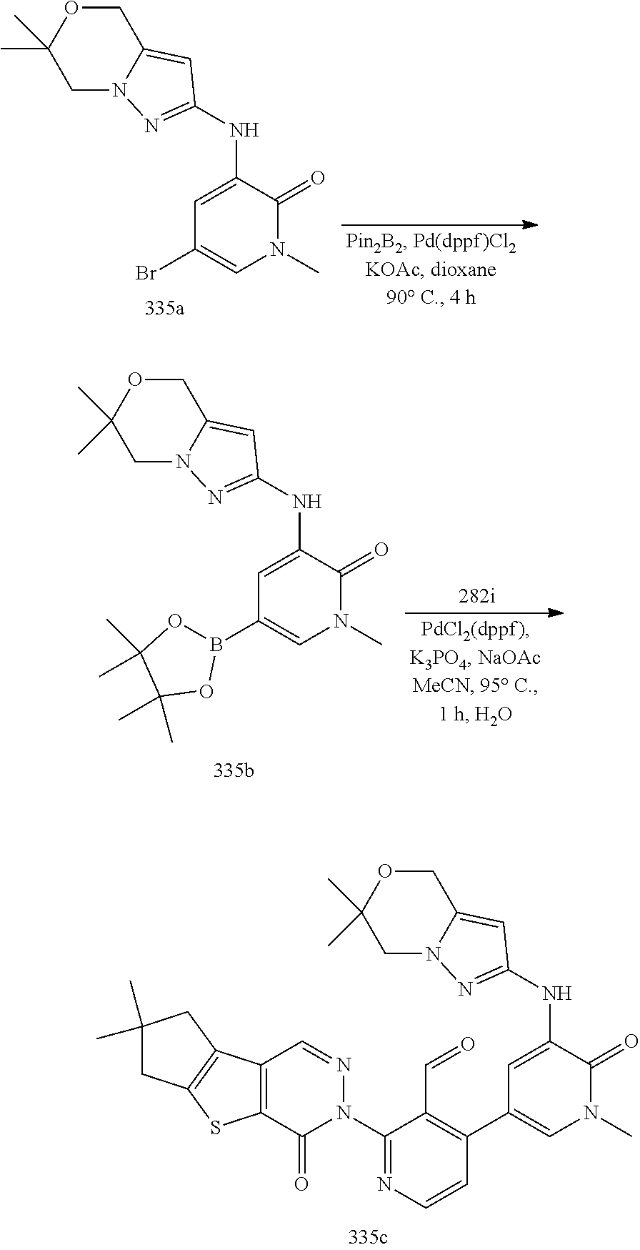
C1=C(NC2=NN3CC(C)(C)OCC3=C2)C(=O)N(C)C=C1Br.C1=C(NC2=NN3CC(C)(C)OCC3=C2)C(=O)N(C)C=C1C1=C(C=O)C(N2N=CC3=C(C2=O)SC2=C3CC(C)(C)C2)=NC=C1.C1=C(NC2=NN3CC(C)(C)OCC3=C2)C(=O)N(C)C=C1B1OC(C)(C)C(C)(C)O1
